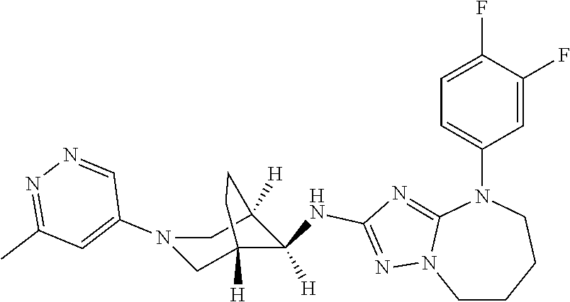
C1CCCN(C2=CC=C(F)C(F)=C2)C2=NC(NC3([H])C4([H])CN(C5=CC(C)=NN=C5)CC3([H])CC4)=NN12
